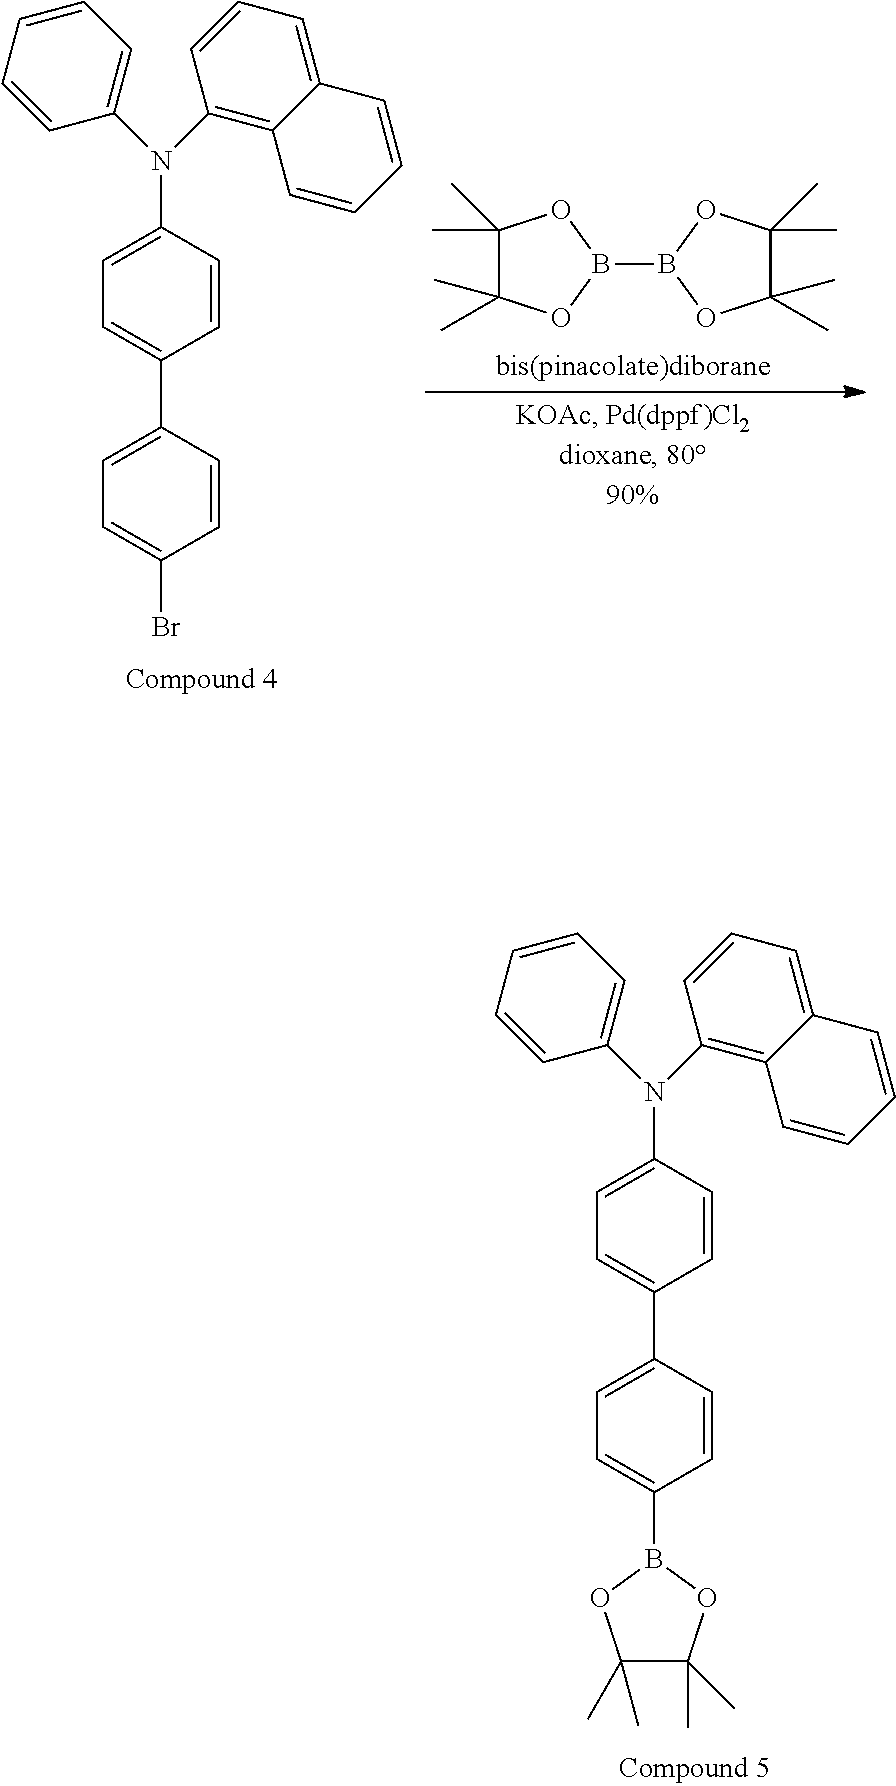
C1=C(N(C2=C3C(=CC=C2)C=CC=C3)C2=CC=CC=C2)C=CC(C2=CC=C(B3OC(C)(C)C(C)(C)O3)C=C2)=C1.C1=C(N(C2=C3C(=CC=C2)C=CC=C3)C2=CC=CC=C2)C=CC(C2=CC=C(Br)C=C2)=C1.C1(C)(C)C(C)(C)OB(B2OC(C)(C)C(C)(C)O2)O1
